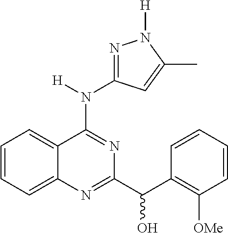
C1=CC=C2C(=C1)C(N(C1=NN([H])C(C)=C1)[H])=NC(C(C1=C([OMe])C=CC=C1)O)=N2
